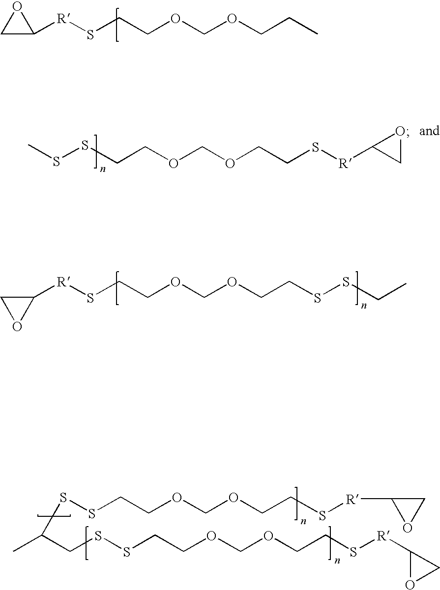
C1([R]SCCOCOCCC)OC1.C1([R]SCCOCOCCSSCC)CO1.CSSCCOCOCCS[R]C1CO1.C(CSSCCOCOCCS[R]C1OC1)(C)SSCCOCOCCS[R]C1OC1
